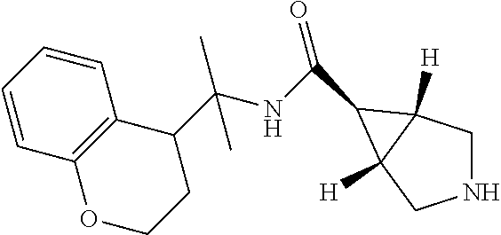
C1NCC2([H])C1([H])C2C(=O)NC(C1C2=C(OCC1)C=CC=C2)(C)C
